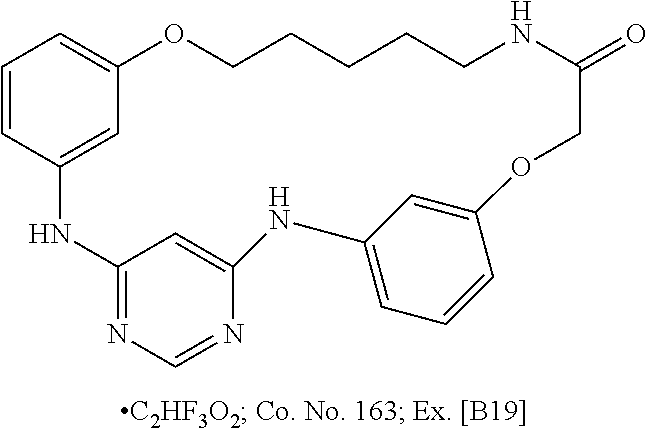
C12=NC=NC(=C1)NC1=CC=CC(=C1)OCC(=O)NCCCCCOC1=CC=CC(=C1)N2
